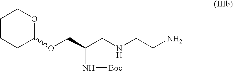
C1CCC(OCC(CNCCN)N[Boc])OC1
